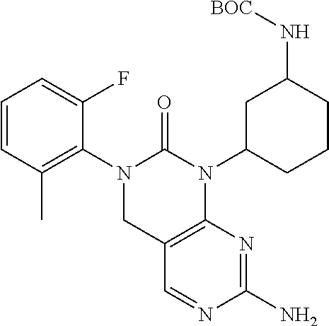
C12=C(N(C3CCCC(N[BOC])C3)C(=O)N(C3=C(C)C=CC=C3F)C1)N=C(N)N=C2
